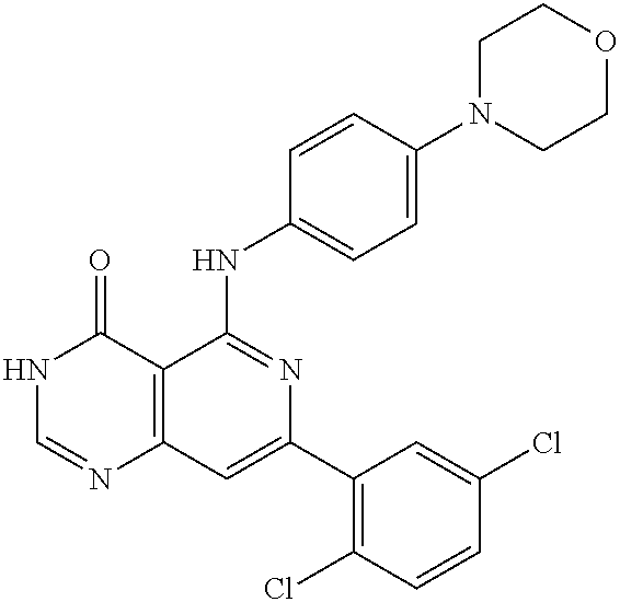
C12=C(C=C(C3=C(Cl)C=CC(Cl)=C3)N=C1NC1=CC=C(N3CCOCC3)C=C1)N=CNC2=O
